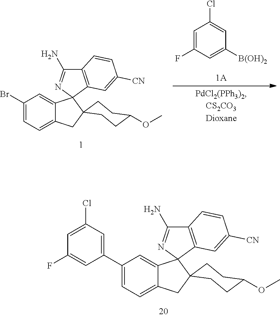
C12=CC=C(C3=CC(Cl)=CC(F)=C3)C=C1C1(N=C(N)C3=C1C=C([CN])C=C3)C1(C2)CCC(OC)CC1.C1=C(F)C=C([B(OH)2])C=C1Cl.C12=CC=C(Br)C=C1C1(N=C(N)C3=C1C=C([CN])C=C3)C1(C2)CCC(OC)CC1
